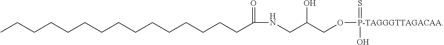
CCCCCCCCCCCCCCCC(NCC(CO[P-TAGGGTTAGACAA](=S)O)O)=O
